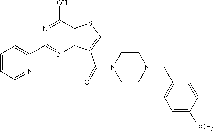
C1=CC=NC(C2=NC3=C(C(O)=N2)SC=C3C(N2CCN(CC3=CC=C([OCH3])C=C3)CC2)=O)=C1
